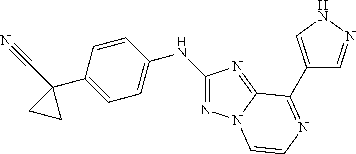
C1(NC2=CC=C(C3(C#N)CC3)C=C2)=NN2C(=N1)C(C1=CNN=C1)=NC=C2
